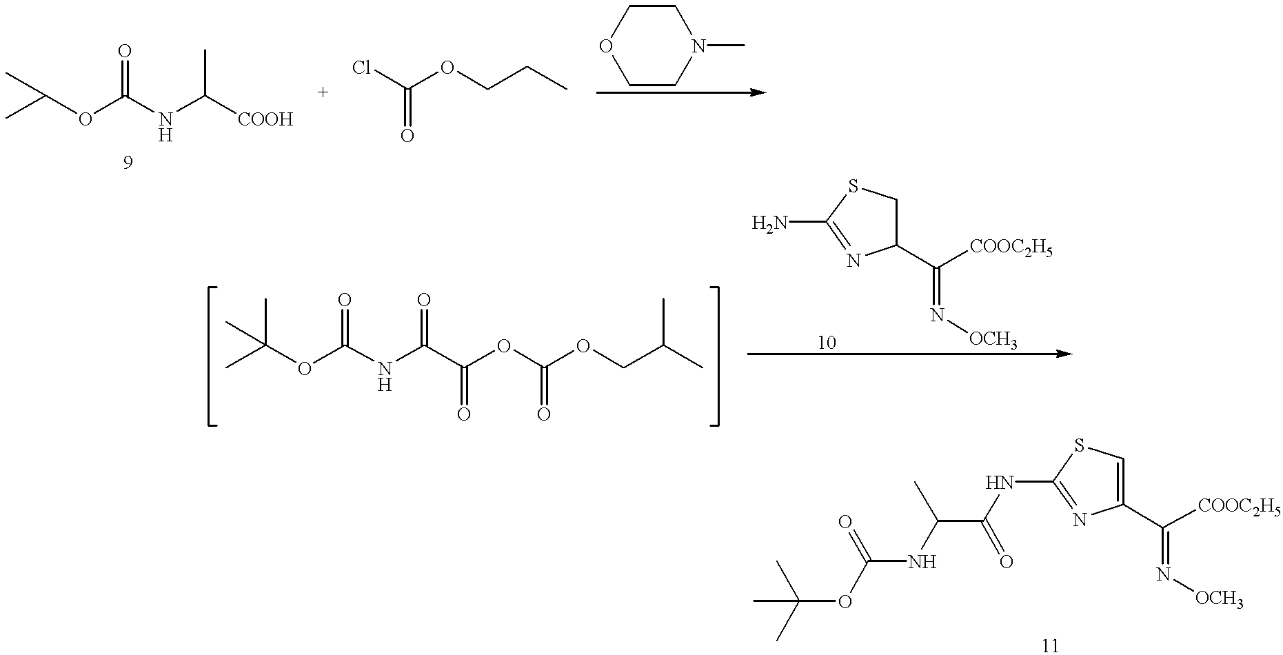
C(OC(NC([COOH])C)=O)(C)C.ClC(OCCC)=O.O1CCN(C)CC1.C(OC(NC(C(OC(OCC(C)C)=O)=O)=O)=O)(C)(C)C.NC1=NC(C([COOC2H5])=N[OCH3])CS1.N(C1=NC(C([COOC2H5])=N[OCH3])=CS1)C(C(C)NC(=O)OC(C)(C)C)=O
